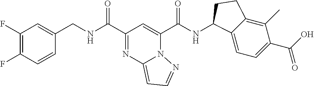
C1(F)=C(F)C=CC(CNC(C2=NC3=CC=NN3C(C(NC3C4=CC=C(C(O)=O)C(C)=C4CC3)=O)=C2)=O)=C1
